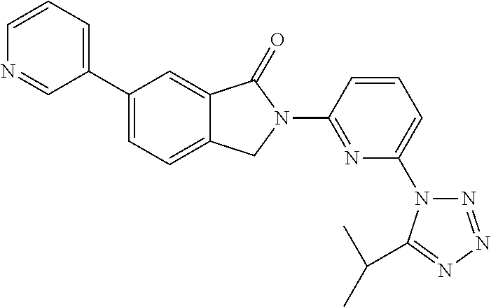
C1(C2=CC=CN=C2)=CC=C2C(=C1)C(=O)N(C1=NC(N3N=NN=C3C(C)C)=CC=C1)C2
